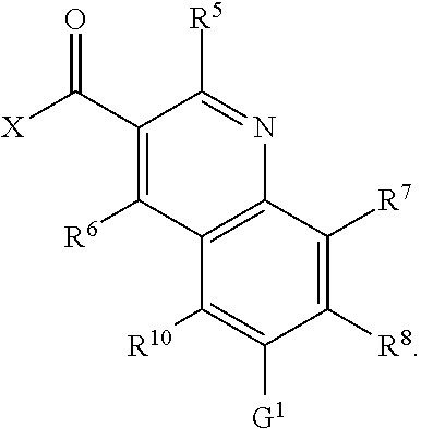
C1([R10])=C([G1])C([R8])=C([R7])C2=C1C([R6])=C(C([X])=O)C([R5])=N2
